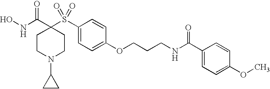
C1CN(C2CC2)CCC1(C(NO)=O)S(C1=CC=C(OCCCNC(C2=CC=C(OC)C=C2)=O)C=C1)(=O)=O
